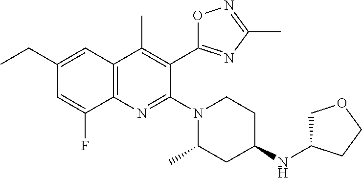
C12=C(C=C(CC)C=C1F)C(C)=C(C1=NC(C)=NO1)C(N1CCC(NC3COCC3)CC1C)=N2
